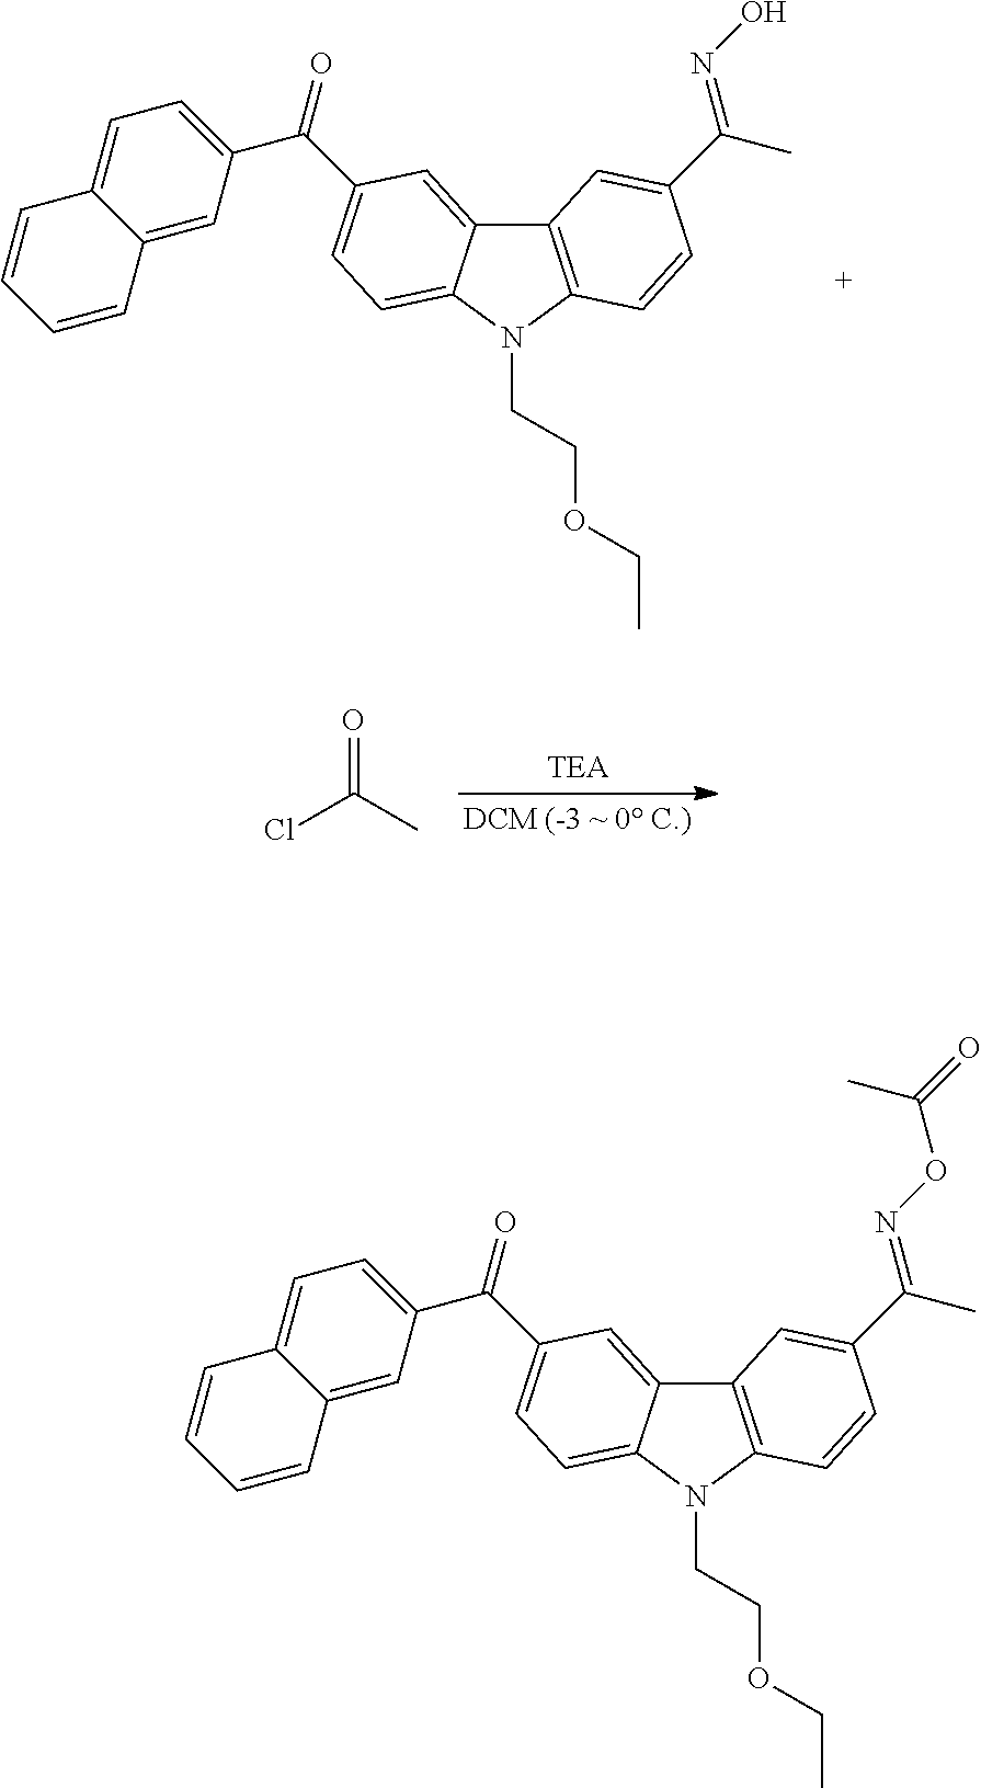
C12=C(N(CCOCC)C3=CC=C(C(C4=CC=C5C(=C4)C=CC=C5)=O)C=C13)C=CC(C(C)=NO)=C2.ClC(C)=O.C12=C(N(CCOCC)C3=CC=C(C(C4=CC=C5C(=C4)C=CC=C5)=O)C=C13)C=CC(C(C)=NOC(=O)C)=C2
